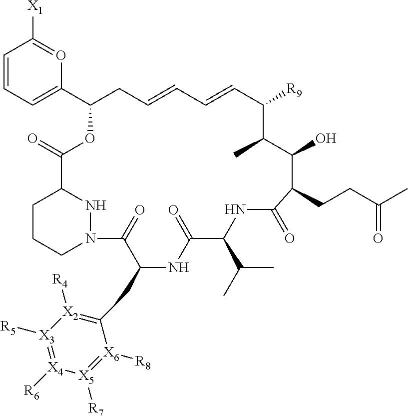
C1=CC([X1])=OC(C2CC=CC=CC([R9])C(C)C(O)C(CCC(C)=O)C(=O)NC(C(C)C)C(=O)NC(CC3=[X2]([R4])[X3]([R5])=[X4]([R6])[X5]([R7])=[X6]3[R8])C(=O)N3CCCC(C(=O)O2)N3)=C1
